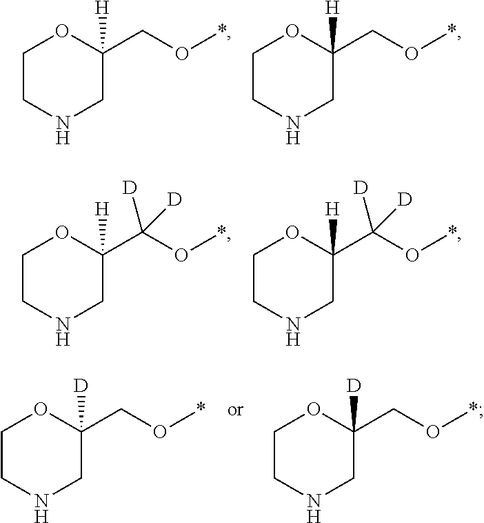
C1CNCC(CO*)([H])O1.C1CNCC(CO*)([H])O1.C1CNCC(C(O*)([D])[D])([H])O1.C1CNCC(C(O*)([D])[D])([H])O1.C1CNCC(CO*)([D])O1.C1CNCC(CO*)([D])O1
